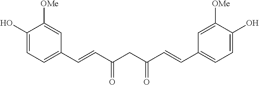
C1(O)=CC=C(C=CC(CC(C=CC2=CC=C(O)C([OMe])=C2)=O)=O)C=C1[OMe]
